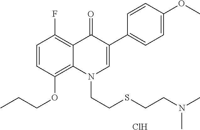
C1=CC(OCCC)=C2C(=C1F)C(=O)C(C1=CC=C(OC)C=C1)=CN2CCSCCN(C)C.Cl
